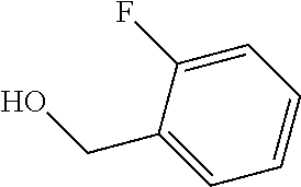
C1=C(F)C(CO)=CC=C1
